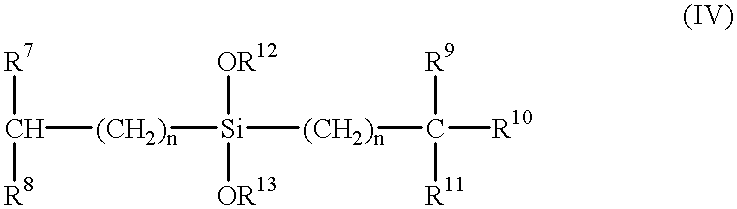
C([(CH2)n][Si]([(CH2)n]C([R10])([R9])[R11])([OR12])[OR13])([R7])[R8]
